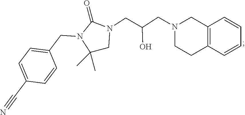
C1(C)(C)CN(CC(CN2CCC3=C(C2)C=CC=C3)O)C(=O)N1CC1=CC=C(C#N)C=C1
